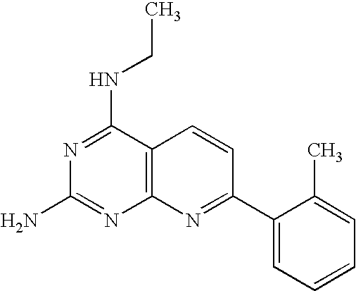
C12=C(C(NCC)=NC(N)=N1)C=CC(C1=CC=CC=C1C)=N2
